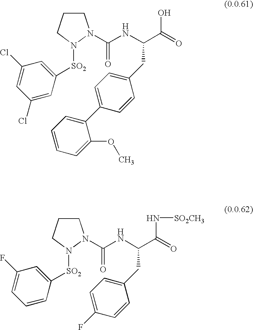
C1CCN([SO2]C2=CC(Cl)=CC(Cl)=C2)N1C(NC(C(=O)O)CC1=CC=C(C2=CC=CC=C2OC)C=C1)=O.C1CCN([SO2]C2=CC(F)=CC=C2)N1C(NC(C(=O)N[SO2CH3])CC1=CC=C(F)C=C1)=O
